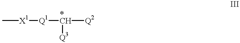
C[X1][Q1][*CH]([Q2])[Q3]
